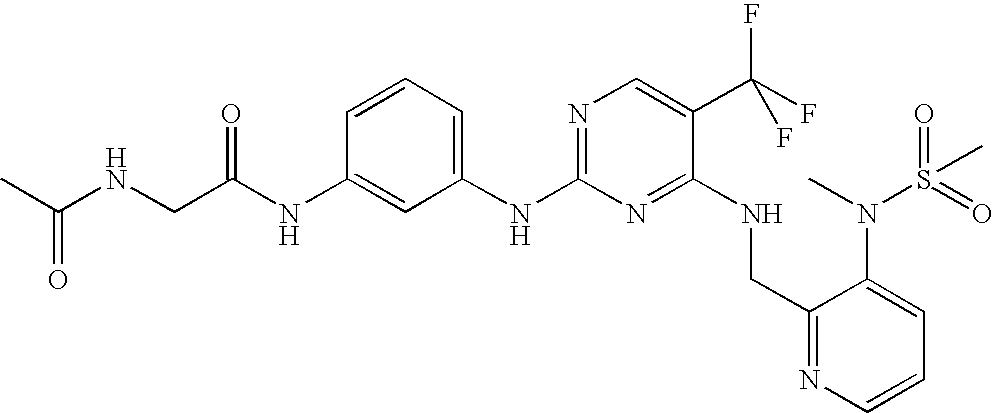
N(C1=NC(NC2=CC=CC(NC(CNC(C)=O)=O)=C2)=NC=C1C(F)(F)F)CC1=NC=CC=C1N(C)S(=O)(=O)C
